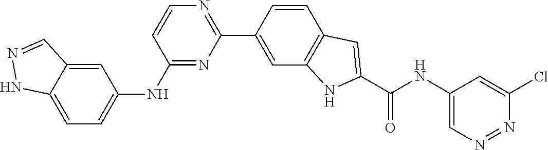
C1(C2=CC3=C(C=C2)C=C(C(NC2=CN=NC(Cl)=C2)=O)N3)=NC=CC(NC2=CC=C3NN=CC3=C2)=N1
